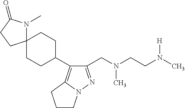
C1(CN(CCN(C)[H])C)=NN2C(=C1C1CCC3(CC1)N(C)C(=O)CC3)CCC2
